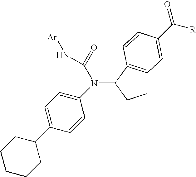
N(C(=O)N[Ar])(C1=CC=C(C2CCCCC2)C=C1)C1C2=C(CC1)C=C(C([R])=O)C=C2
